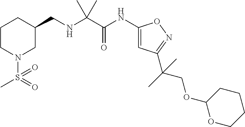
N(C(C(NC1=CC(C(C)(COC2OCCCC2)C)=NO1)=O)(C)C)CC1CCCN(S(C)(=O)=O)C1
